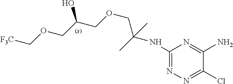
C(OCC(COCC(NC1=NN=C(Cl)C(N)=N1)(C)C)O)[F3C]
